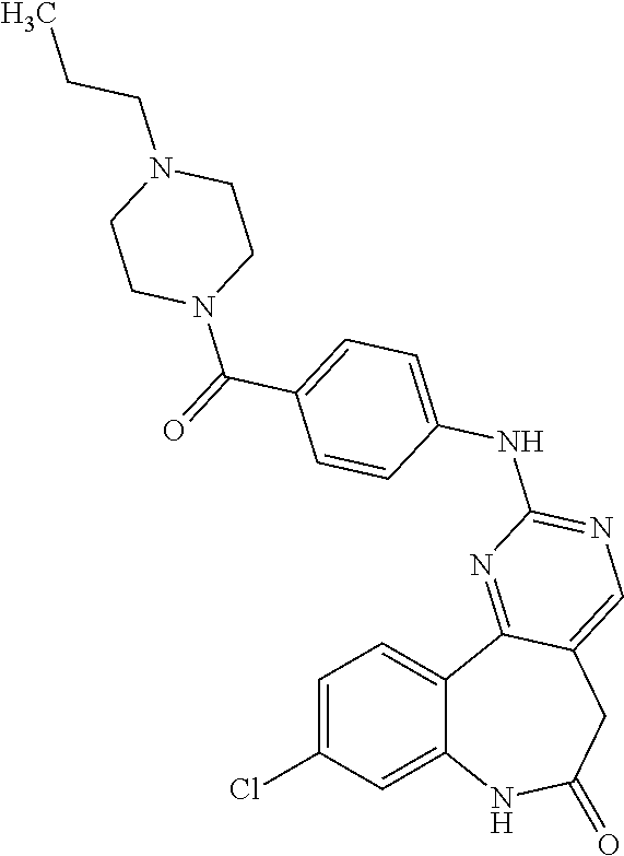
C1=C(Cl)C=C2C(=C1)C1=NC(NC3=CC=C(C(=O)N4CCN(CCC)CC4)C=C3)=NC=C1CC(=O)N2
